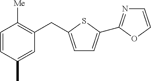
C1=CC(C)=CC(CC2=CC=C(C3=NC=CO3)S2)=C1[Me]
